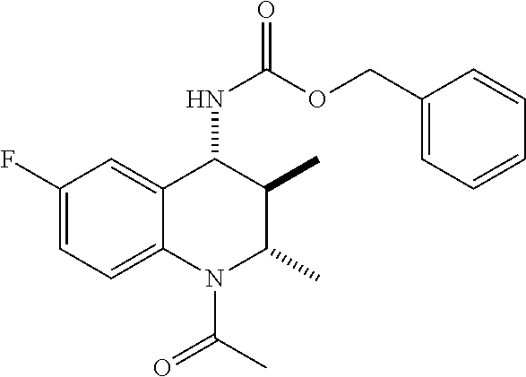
C1(F)=CC=C2C(=C1)C(NC(=O)OCC1=CC=CC=C1)C(C)C(C)N2C(C)=O
